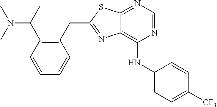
N1=CN=C2C(=C1NC1=CC=C([CF3])C=C1)N=C(CC1=C(C(C)N(C)C)C=CC=C1)S2
